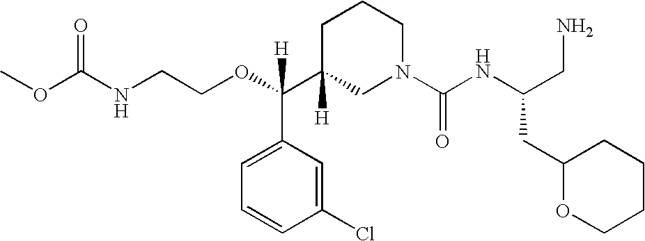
O(C(C1([H])CN(C(NC(CN)CC2OCCCC2)=O)CCC1)(C1=CC=CC(Cl)=C1)[H])CCNC(OC)=O
